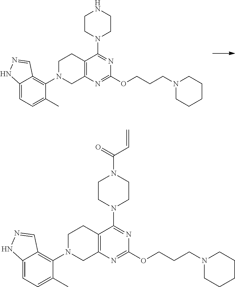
C12=C(N=C(OCCCN3CCCCC3)N=C1N1CCN(C(=O)C=C)CC1)CN(C1=C3C(=CC=C1C)NN=C3)CC2.C12=C(N=C(OCCCN3CCCCC3)N=C1N1CCNCC1)CN(C1=C3C(=CC=C1C)NN=C3)CC2
